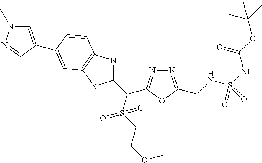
C1(C(S(CCOC)(=O)=O)C2=NN=C(CNS(NC(OC(C)(C)C)=O)(=O)=O)O2)=NC2=C(S1)C=C(C1=CN(C)N=C1)C=C2
